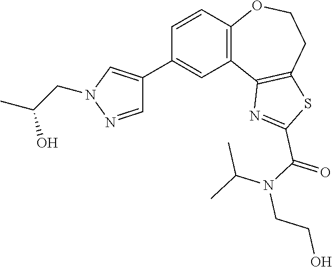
C1(C2=CN(CC(C)O)N=C2)=CC2=C(C=C1)OCCC1=C2N=C(C(N(C(C)C)CCO)=O)S1
